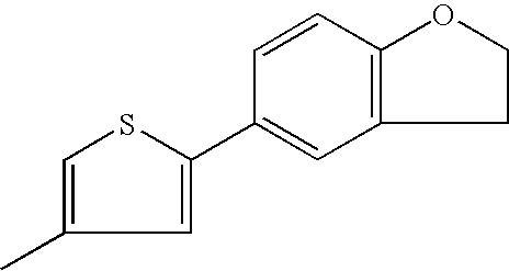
C1(C)=CSC(C2=CC3=C(C=C2)OCC3)=C1
